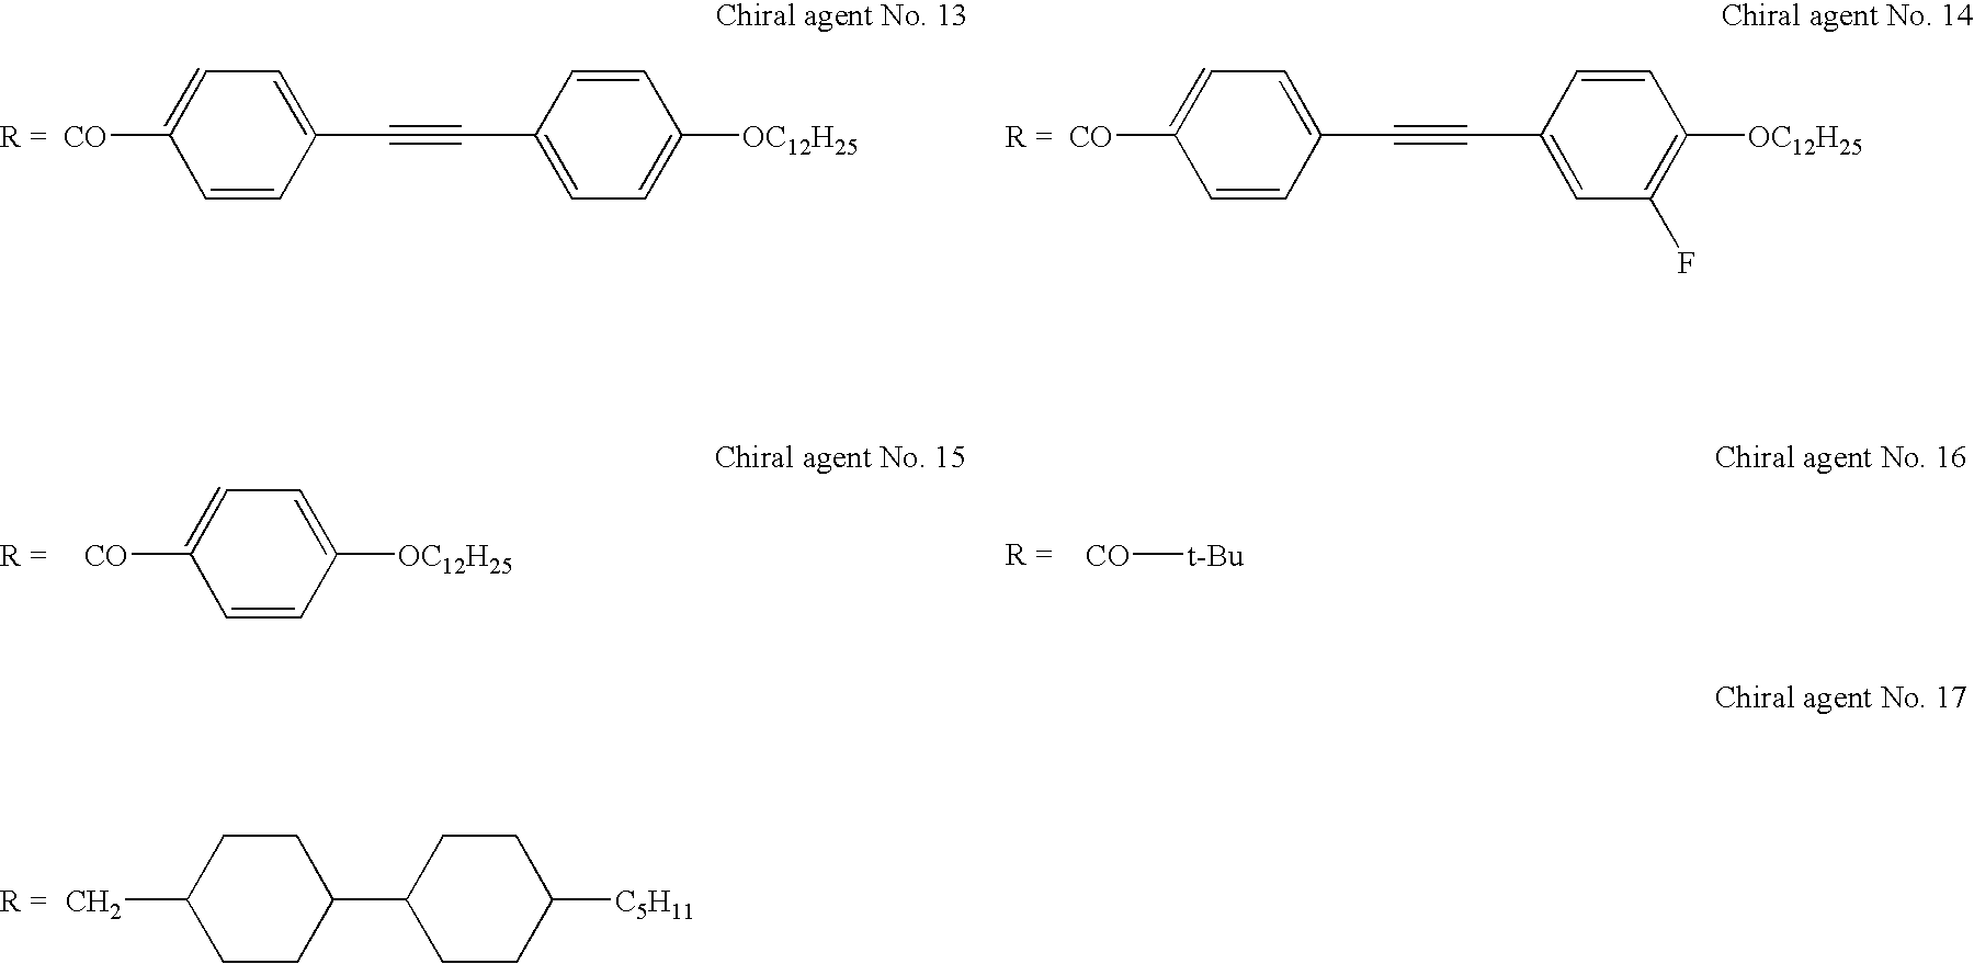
C1=CC(C#CC2=CC=C([OC12H25])C=C2)=CC=C1[CO].C1=CC([OC12H25])=CC=C1[CO].[t-Bu][CO].C1CC(C2CCC([C5H11])CC2)CCC1C.C1=CC(C#CC2=CC(F)=C([OC12H25])C=C2)=CC=C1[CO]
